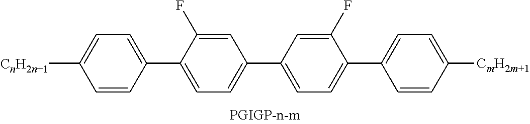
C1=C(C2=CC=C(C3=CC=C(C4=CC=C([CmH2m+1])C=C4)C(F)=C3)C=C2F)C=CC([CnH2n+1])=C1
